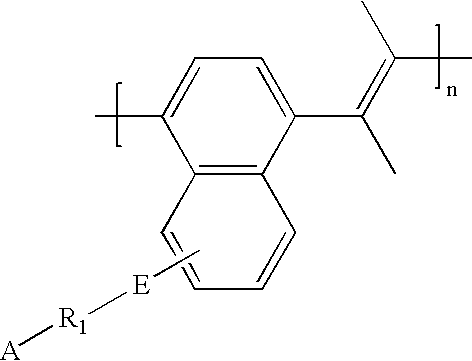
C[E][R1][A].C12=C(C(C(=C(C)C)C)=CC=C1C)C=CC=C2
